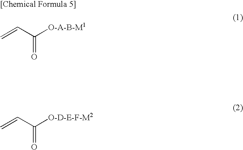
C=CC([O-A-B-M1])=O.C=CC([O-D-E-F-M2])=O
